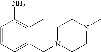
C1=CC=C(CN2CCN(C)CC2)C(C)=C1N
